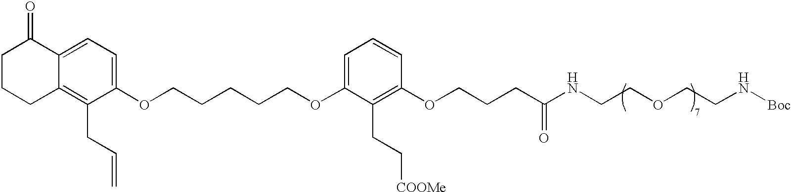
C1=C(OCCCCCOC2=CC=CC(OCCCC(=O)NCCOCCN[Boc])=C2CC[COOMe])C(CC=C)=C2C(=C1)C(=O)CCC2
